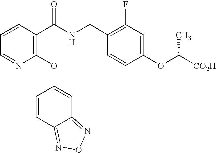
C1=CC(C(NCC2=C(F)C=C(OC([CO2H])C)C=C2)=O)=C(OC2=CC3=NON=C3C=C2)N=C1
